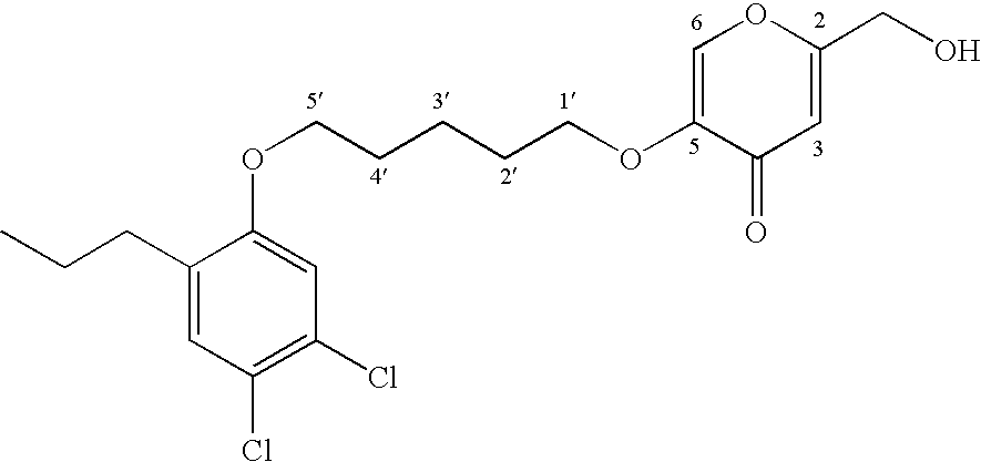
C1(CCC)=CC(Cl)=C(Cl)C=C1OCCCCCOC1=COC(CO)=CC1=O
